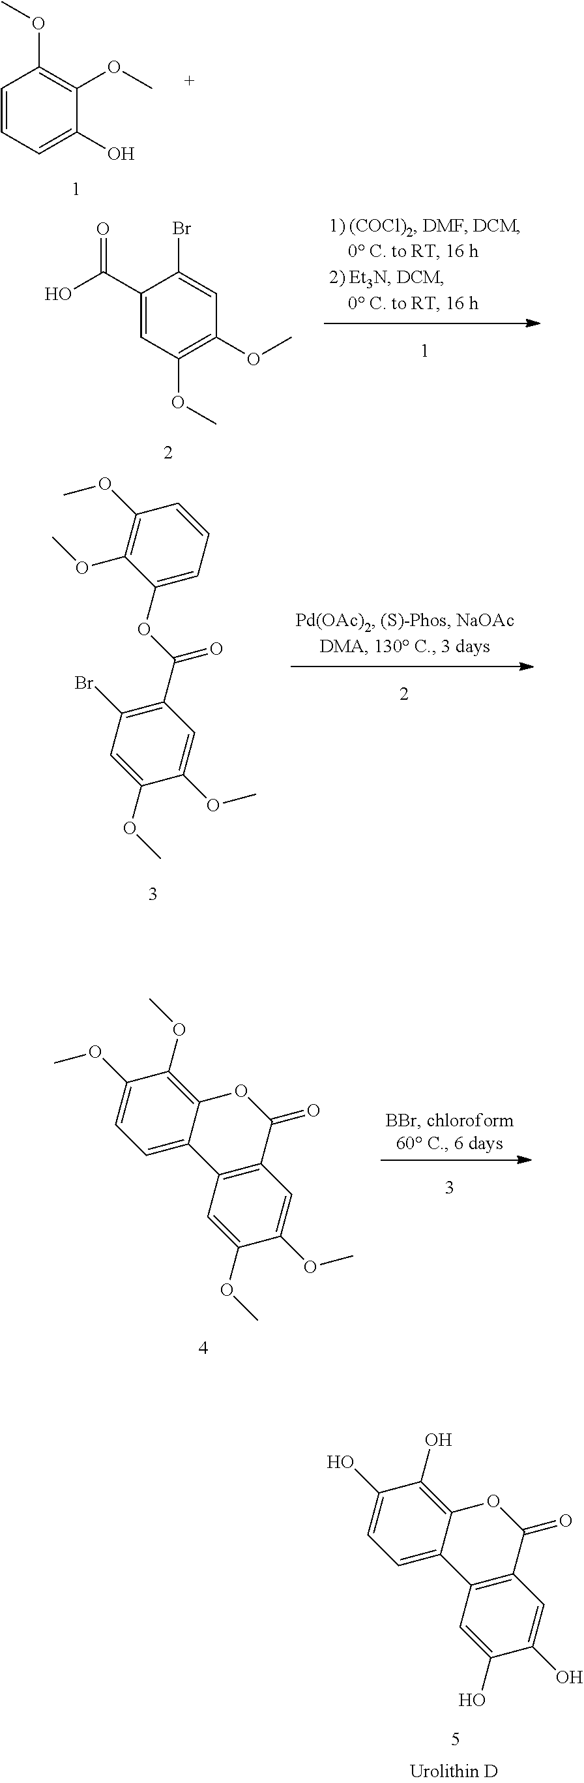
C1(O)=CC=C2C(=C1O)OC(=O)C1=C2C=C(O)C(O)=C1.C1=CC=C(O)C(OC)=C1OC.C1(C(O)=O)=CC(OC)=C(OC)C=C1Br.C1(OC)=C(OC)C=CC=C1OC(C1=C(Br)C=C(OC)C(OC)=C1)=O.C1(OC)=CC=C2C(=C1OC)OC(=O)C1=C2C=C(OC)C(OC)=C1
